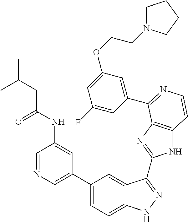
C1(C2=CN=CC(NC(=O)CC(C)C)=C2)=CC=C2C(=C1)C(C1=NC3=C(N1)C=CN=C3C1=CC(OCCN3CCCC3)=CC(F)=C1)=NN2
